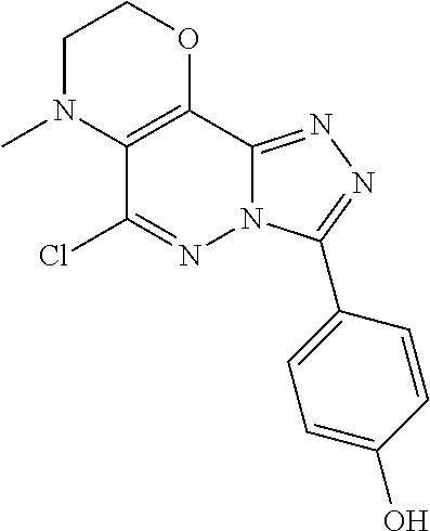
C1N(C)C2=C(OC1)C1=NN=C(C3=CC=C(O)C=C3)N1N=C2Cl
